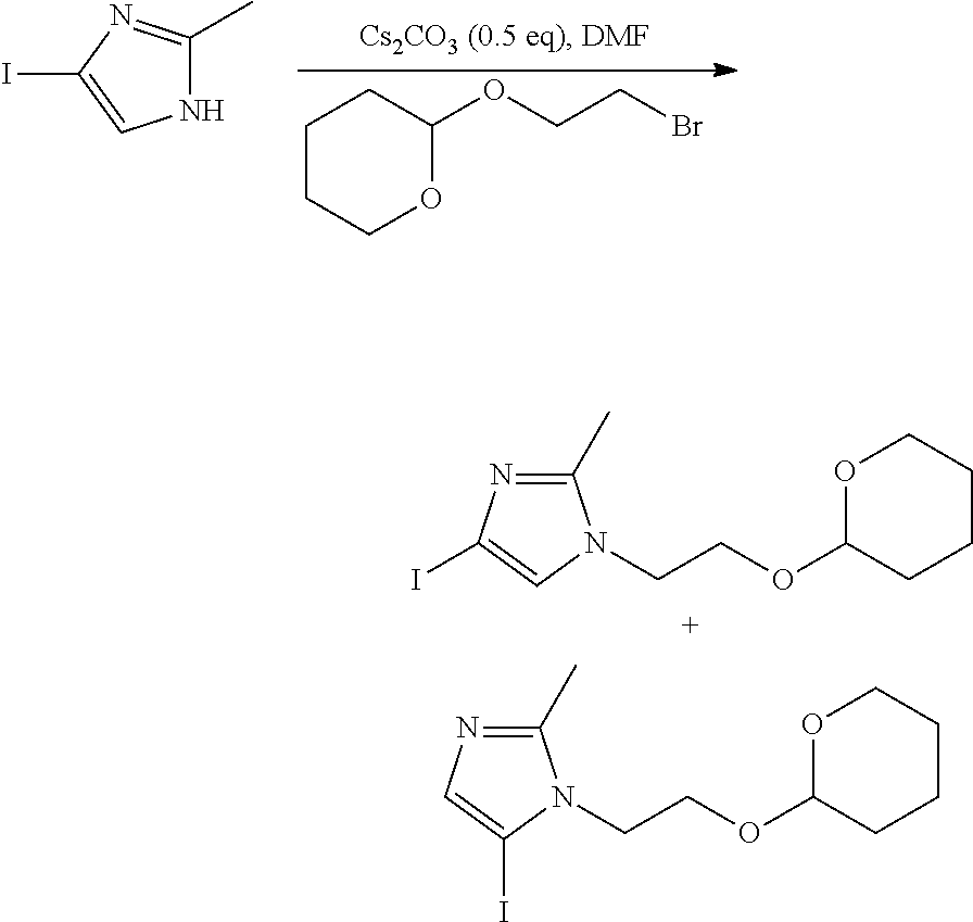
C1CCOC(OCCBr)C1.N1C(C)=NC(I)=C1.C1(C)=NC(I)=CN1CCOC1CCCCO1.C1(C)=NC=C(I)N1CCOC1CCCCO1
